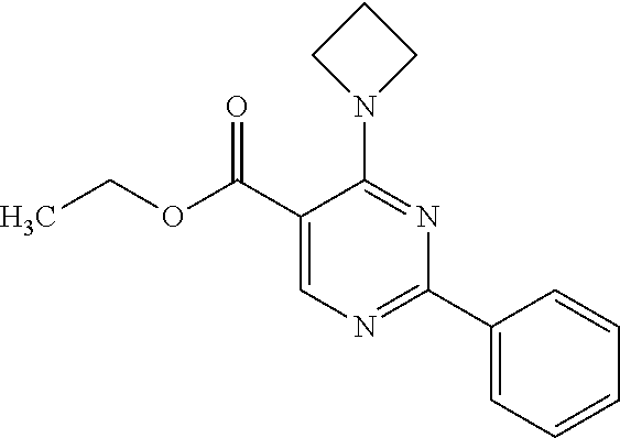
CCOC(C1=CN=C(C2=CC=CC=C2)N=C1N1CCC1)=O
